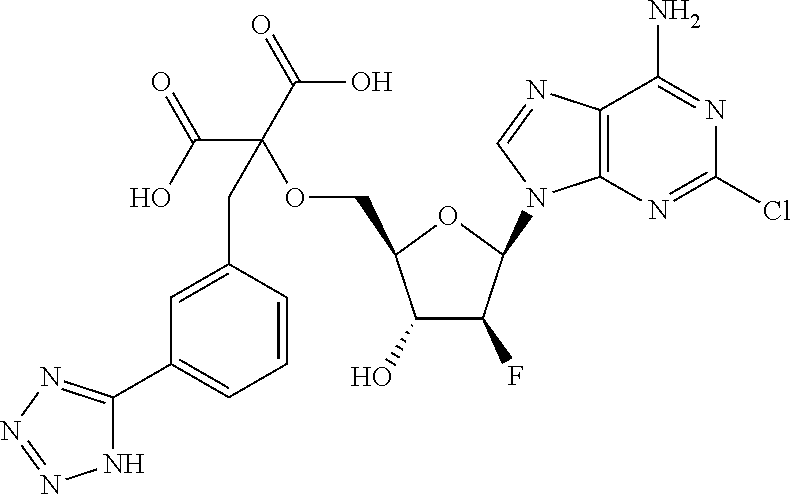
C1(O)C(F)C(N2C3=C(N=C2)C(N)=NC(Cl)=N3)OC1COC(C(=O)O)(CC1=CC(C2=NN=NN2)=CC=C1)C(O)=O
